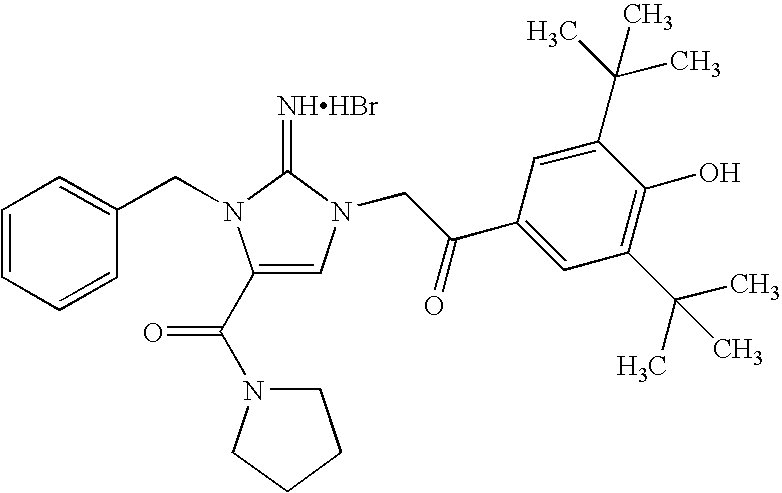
[NHHBr]=C1N(CC2=CC=CC=C2)C(C(N2CCCC2)=O)=CN1CC(C1=CC(C(C)(C)C)=C(O)C(C(C)(C)C)=C1)=O
